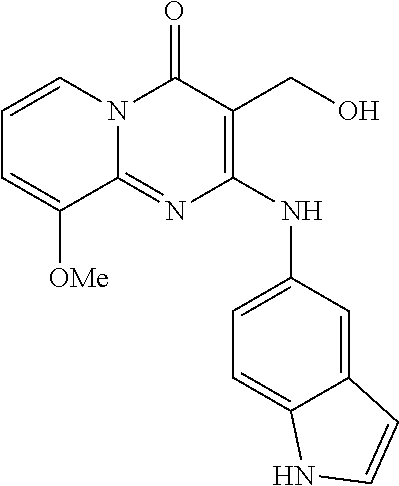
C1=CN2C(=NC(NC3=CC=C4C(=C3)C=CN4)=C(CO)C2=O)C([OMe])=C1
